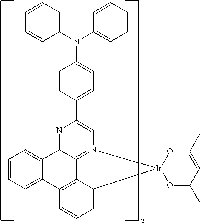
C1=CC=C2C(=C1)C1=NC(C3=CC=C(N(C4=CC=CC=C4)C4=CC=CC=C4)C=C3)=CN3=C1C1=C2C=CC=C1[Ir]31O=C(C)C=C(C)O1
